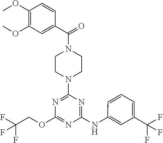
C1CN(C(C2=CC(OC)=C(OC)C=C2)=O)CCN1C1=NC(OCC(F)(F)F)=NC(NC2=CC(C(F)(F)F)=CC=C2)=N1
